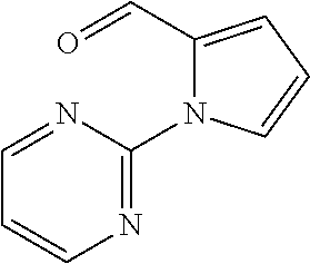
N1=C(N2C(C=O)=CC=C2)N=CC=C1
